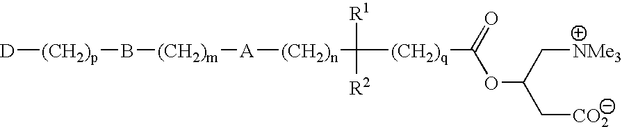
[(CH2)p]([D])B[(CH2)m][A][(CH2)n]C([R1])([R2])[(CH2)q]C(OC(C[CO2])C[NMe3])=O
